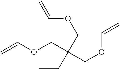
C=COCC(COC=C)(CC)COC=C
